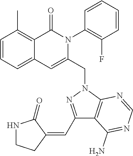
C1=CC=C2C(=C1C)C(=O)N(C1=C(F)C=CC=C1)C(CN1C3=C(C(C=C4C(=O)NCC4)=N1)C(N)=NC=N3)=C2
